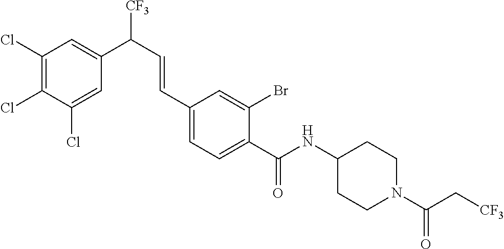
C1(C(=O)NC2CCN(C(=O)C[CF3])CC2)=CC=C(C=CC([CF3])C2=CC(Cl)=C(Cl)C(Cl)=C2)C=C1Br
